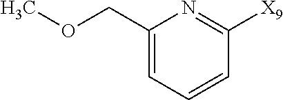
C1=CC=C(COC)N=C1[X9]
